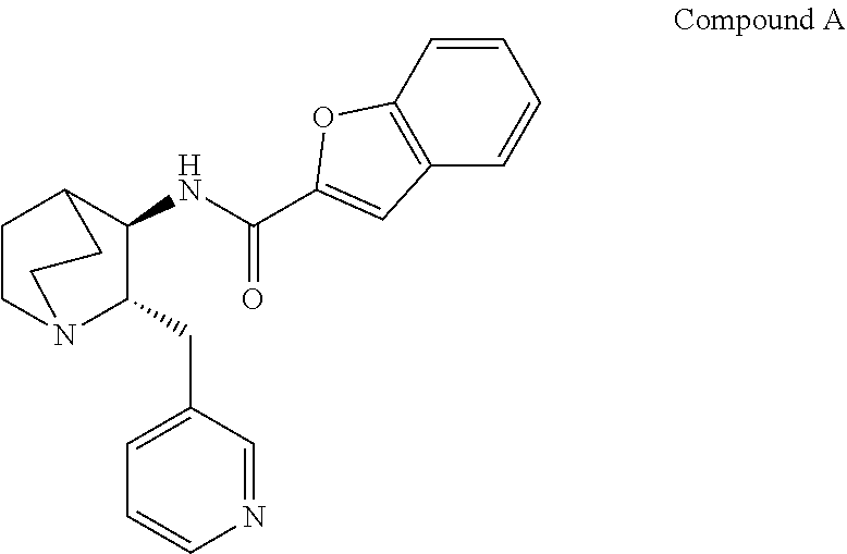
C1(NC(=O)C2=CC3=C(C=CC=C3)O2)C(CC2=CC=CN=C2)N2CCC1CC2
